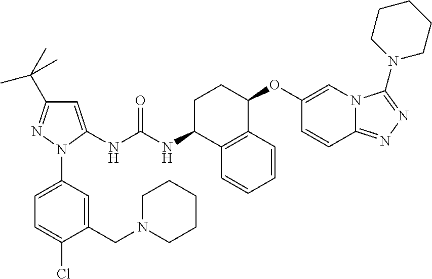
C1=C(NC(NC2C3=C(C(OC4=CN5C(=NN=C5N5CCCCC5)C=C4)CC2)C=CC=C3)=O)N(C2=CC=C(Cl)C(CN3CCCCC3)=C2)N=C1C(C)(C)C
